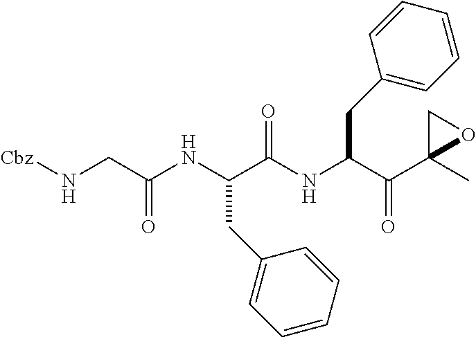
N(CC(NC(C(NC(C(C1(C)OC1)=O)CC1=CC=CC=C1)=O)CC1=CC=CC=C1)=O)[Cbz]
